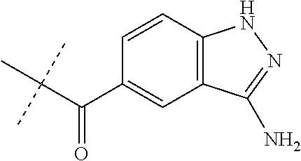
C(C(C1=CC2=C(C=C1)NN=C2N)=O)(C)(C)C
